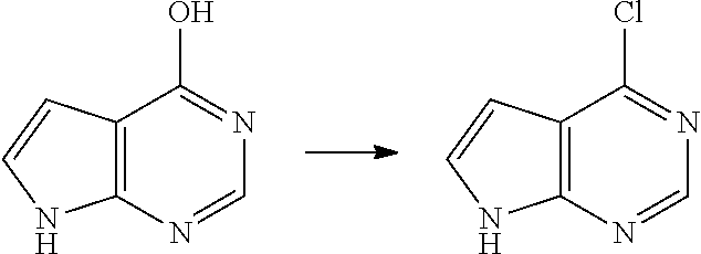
C12=C(N=CN=C1Cl)NC=C2.C12=C(N=CN=C1O)NC=C2
